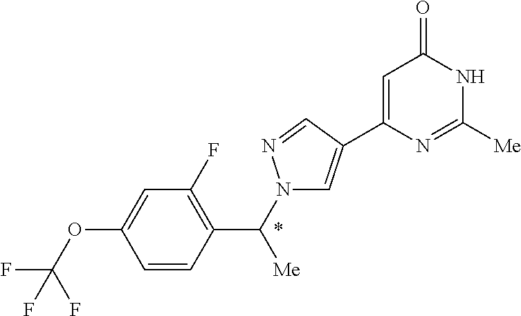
C1(F)=C(C(N2C=C(C3=CC(=O)NC([Me])=N3)C=N2)[Me])C=CC(OC(F)(F)F)=C1
